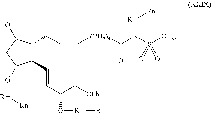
C1(C=CC(O[Rm][Rn])C[OPh])C(CC=C[(CH2)3]C(=O)N(S(C)(=O)=O)[Rm][Rn])C(O)CC1O[Rm][Rn]
